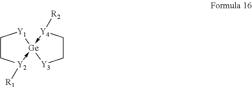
C1C[Y2]([R1])->[Ge]2(-[Y4]([R2])CC[Y3]2)[Y1]1
